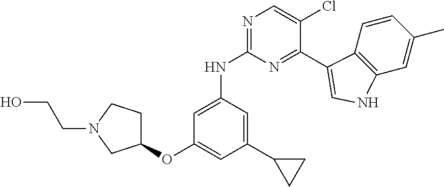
C1=C(NC2=NC=C(Cl)C(C3=CNC4=C3C=CC(C)=C4)=N2)C=C(C2CC2)C=C1OC1CCN(CCO)C1
